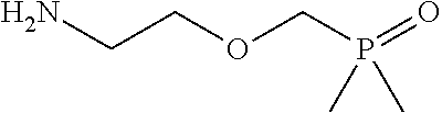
NCCOCP(=O)(C)C
